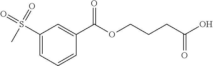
C1(S(=O)(C)=O)=CC=CC(C(OCCCC(O)=O)=O)=C1
